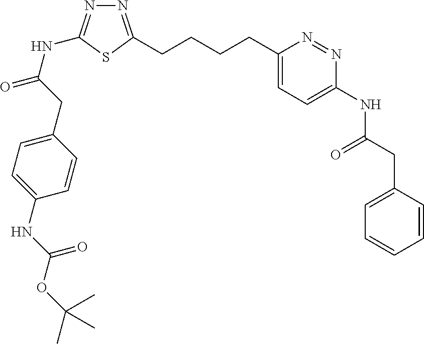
C1(CCCCC2=NN=C(NC(=O)CC3=CC=C(NC(OC(C)(C)C)=O)C=C3)S2)=CC=C(NC(CC2=CC=CC=C2)=O)N=N1
